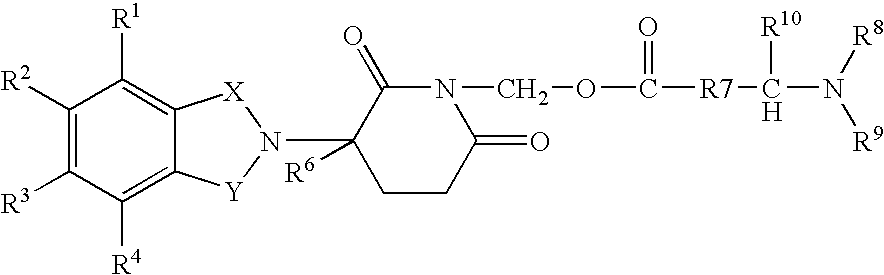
C1([R2])=C([R3])C([R4])=C2C(=C1[R1])[X]N(C1([R6])CCC(=O)N(COC(=O)[R7]C([R10])N([R8])[R9])C1=O)[Y]2
